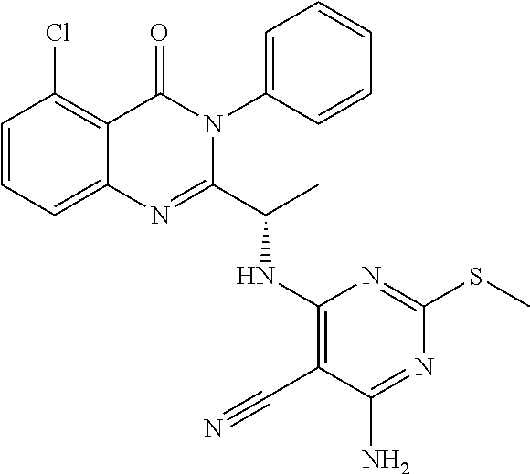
C1=CC(Cl)=C2C(=C1)N=C(C(C)NC1=C(C#N)C(N)=NC(SC)=N1)N(C1=CC=CC=C1)C2=O
